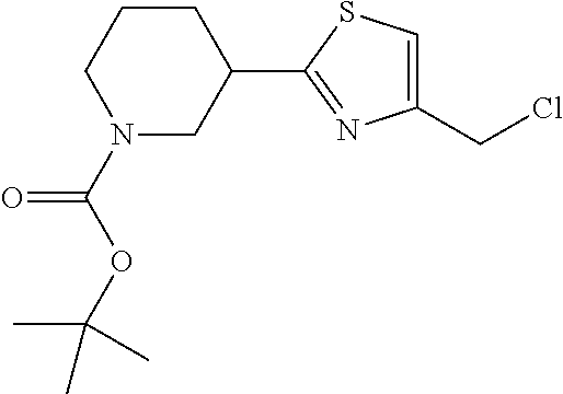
C1CCN(C(OC(C)(C)C)=O)CC1C1=NC(CCl)=CS1
